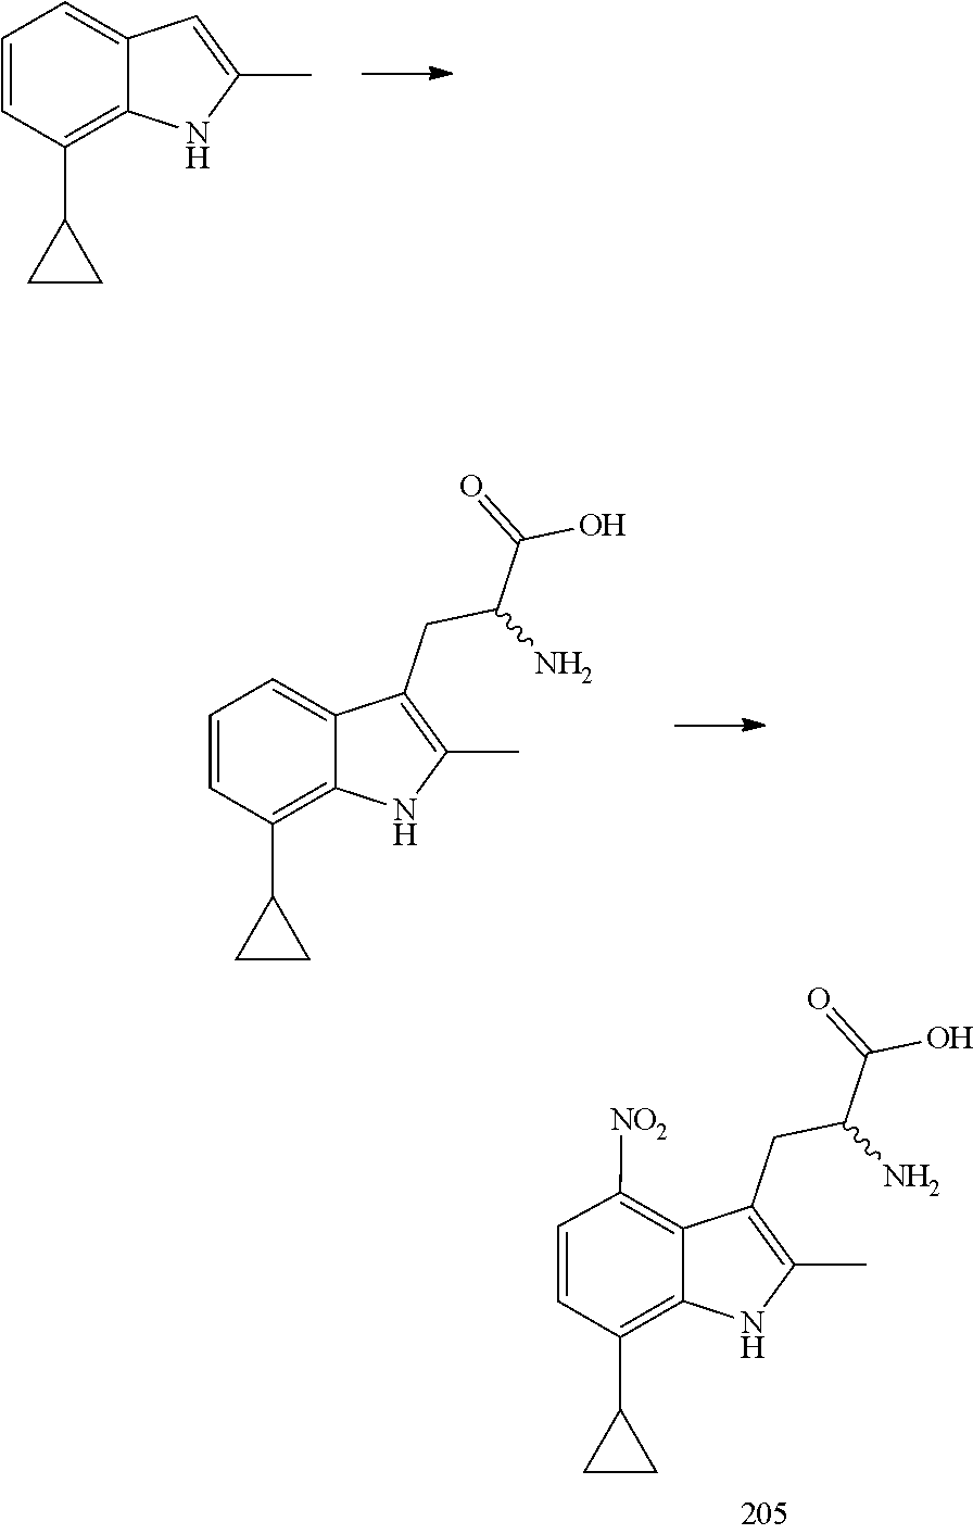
C1=CC=C2C(=C1C1CC1)NC(C)=C2.C12=C(C3CC3)C=CC=C1C(CC(N)C(=O)O)=C(C)N2.C12=C(C3CC3)C=CC([NO2])=C1C(CC(N)C(=O)O)=C(C)N2
